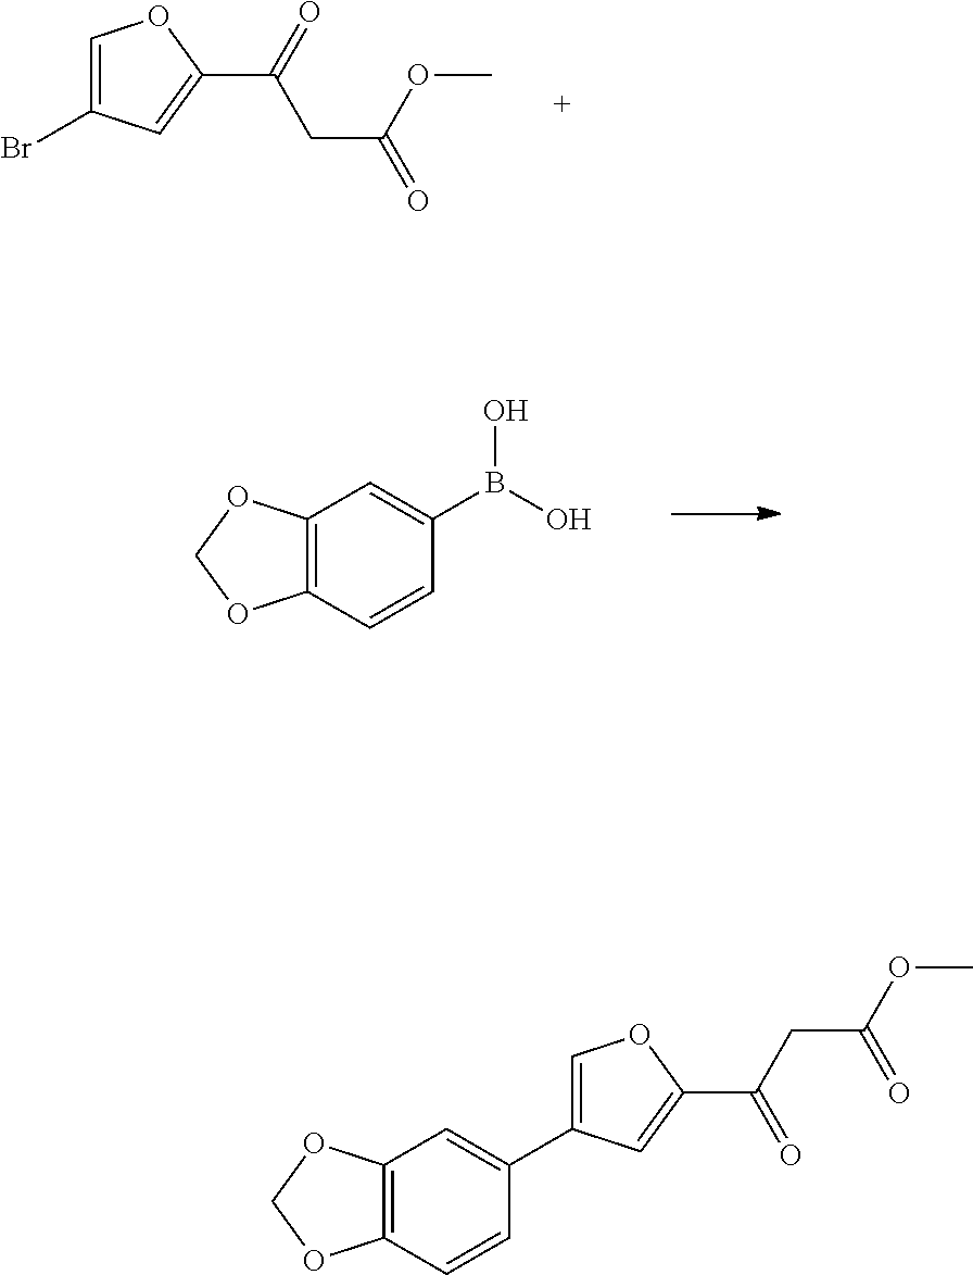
C1=C(Br)C=C(C(=O)CC(OC)=O)O1.C12=C(C=CC(B(O)O)=C1)OCO2.C12=C(C=CC(C3=COC(C(CC(OC)=O)=O)=C3)=C1)OCO2
